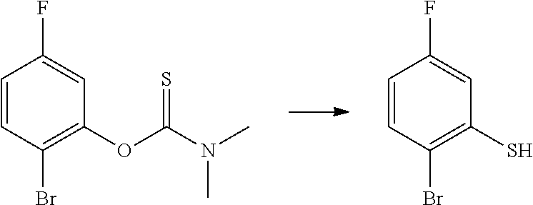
C1=CC(Br)=C(OC(N(C)C)=S)C=C1F.C1=CC(Br)=C(S)C=C1F
